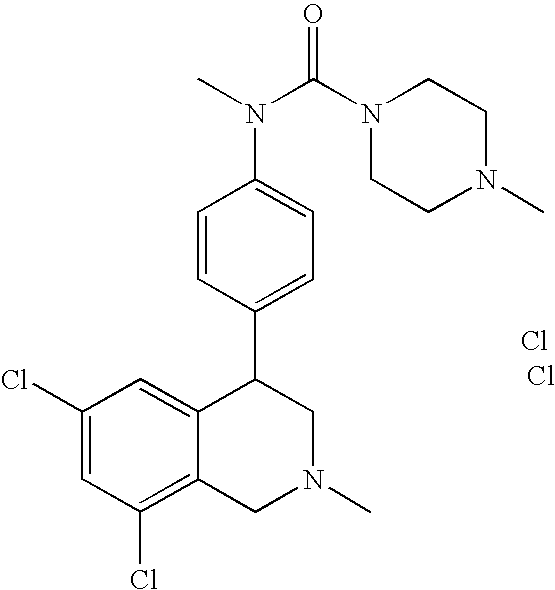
Cl.C1(Cl)=C2C(=CC(Cl)=C1)C(C1=CC=C(N(C(=O)N3CCN(C)CC3)C)C=C1)CN(C)C2.Cl
